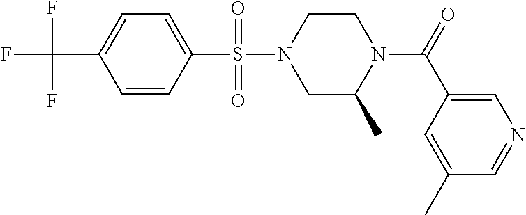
C1=C(S(N2CC(C)N(C(=O)C3=CN=CC(C)=C3)CC2)(=O)=O)C=CC(C(F)(F)F)=C1
